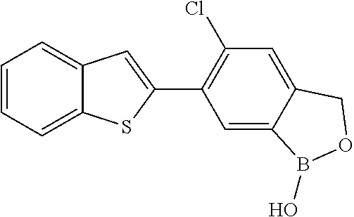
C1=CC=C2C(=C1)C=C(C1=C(Cl)C=C3C(=C1)B(O)OC3)S2
